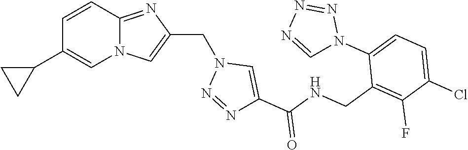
N12C(=NC(CN3N=NC(C(NCC4=C(F)C(Cl)=CC=C4N4N=NN=C4)=O)=C3)=C1)C=CC(C1CC1)=C2
